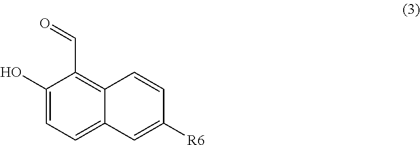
C1(O)=CC=C2C(=C1C=O)C=CC([R6])=C2
